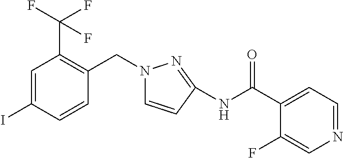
C1=C(I)C=CC(CN2C=CC(NC(C3=CC=NC=C3F)=O)=N2)=C1C(F)(F)F
